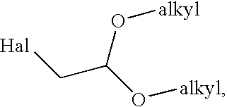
C(O[alkyl])(O[alkyl])C[Hal]
